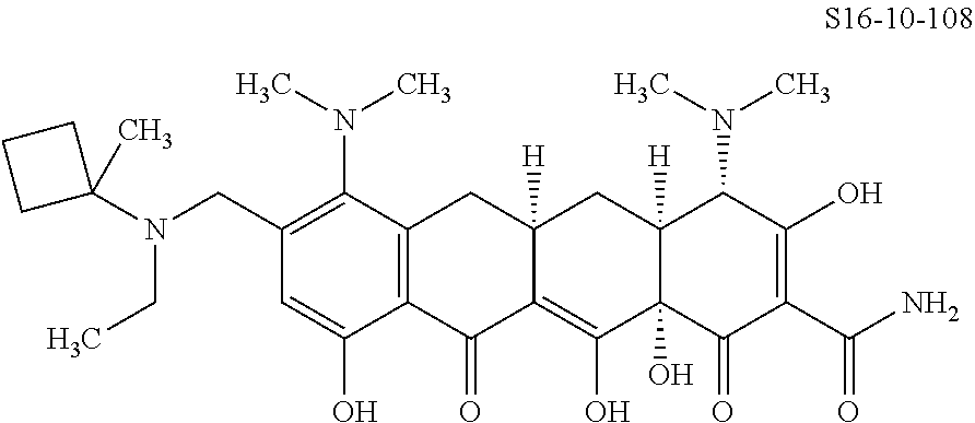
C1(CN(C2(C)CCC2)CC)=C(N(C)C)C2=C(C(O)=C1)C(=O)C1=C(O)C3(O)C([H])(CC1([H])C2)C(N(C)C)C(O)=C(C(N)=O)C3=O
